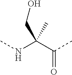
C(O)C(NC)(C(C)=O)C
